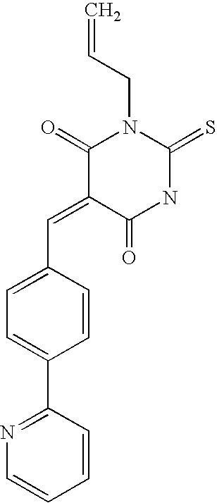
C1(=CC2=CC=C(C3=NC=CC=C3)C=C2)C(=O)NC(=S)N(CC=C)C1=O
